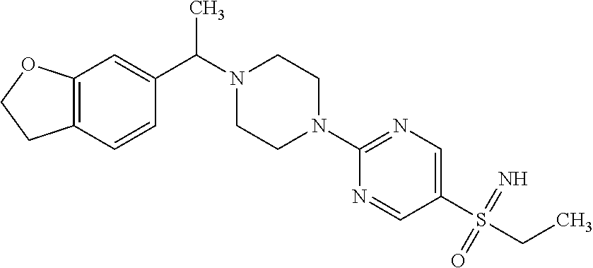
C12=C(OCC1)C=C(C(C)N1CCN(C3=NC=C(S(CC)(=N)=O)C=N3)CC1)C=C2
